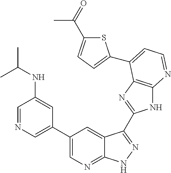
C1=NC=C(C2=CN=C3C(=C2)C(C2=NC4=C(N2)N=CC=C4C2=CC=C(C(=O)C)S2)=NN3)C=C1NC(C)C
